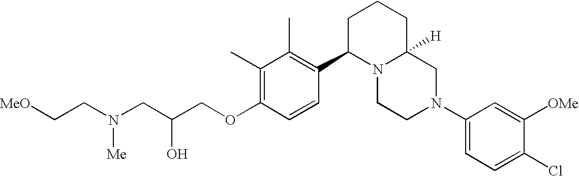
C1(C)=C(OCC(CN(CC[MeO])[Me])O)C=CC(C2N3C([H])(CCC2)CN(C2=CC=C(Cl)C([OMe])=C2)CC3)=C1C
